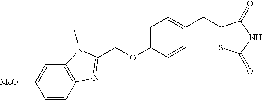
C12=C(C=C([MeO])C=C1)N(C)C(COC1=CC=C(CC3SC(=O)[NH]C3=O)C=C1)=N2
